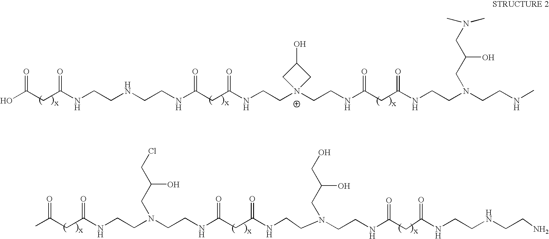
C(CC(NCCN(CCNC(CC(NCCN(CCNC(CC(NCCNCCN)=O)=O)CC(O)CO)=O)=O)CC(O)CCl)=O)(=O)C.OC(CC(NCCNCCNC(CC(NCCN1(CCNC(CC(NCCN(CCNC)CC(O)CN(C)C)=O)=O)CC(O)C1)=O)=O)=O)=O
